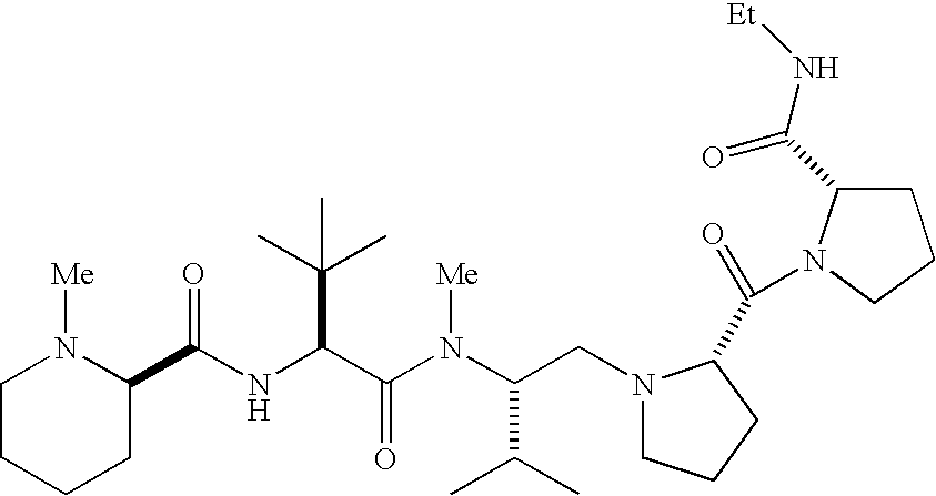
N(C(C(N(C(C(C)C)CN1CCCC1C(=O)N1C(C(N[Et])=O)CCC1)[Me])=O)C(C)(C)C)C(=O)C1N([Me])CCCC1
